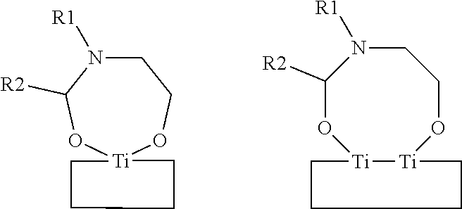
C1N([R1])C([R2])O[Ti]2(OC1)CCCC2.C1N([R1])C([R2])O[Ti]2[Ti](OC1)CCCC2
